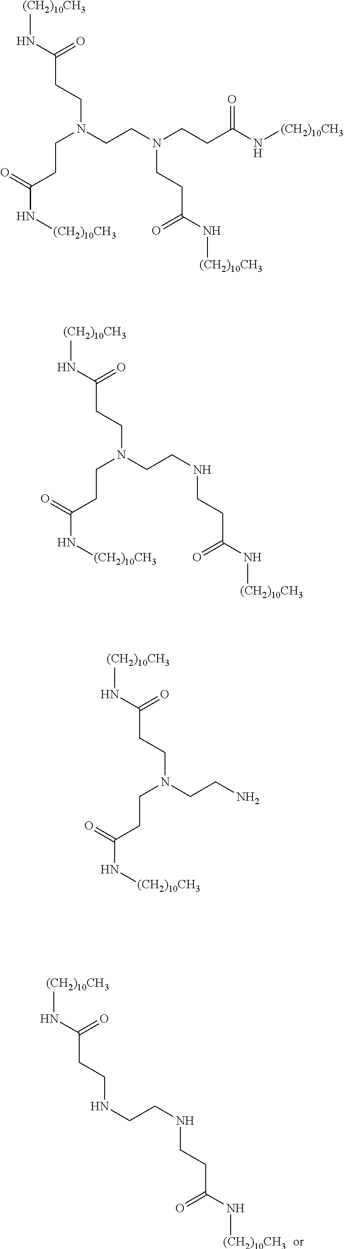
[(CH2)10CH3]NC(CCNCCNCCC(=O)N[(CH2)10CH3])=O.[(CH2)10CH3]NC(CCN(CCN(CCC(N[(CH2)10CH3])=O)CCC(=O)N[(CH2)10CH3])CCC(=O)N[(CH2)10CH3])=O.[(CH2)10CH3]NC(CCN(CCNCCC(=O)N[(CH2)10CH3])CCC(=O)N[(CH2)10CH3])=O.[(CH2)10CH3]NC(CCN(CCN)CCC(=O)N[(CH2)10CH3])=O
